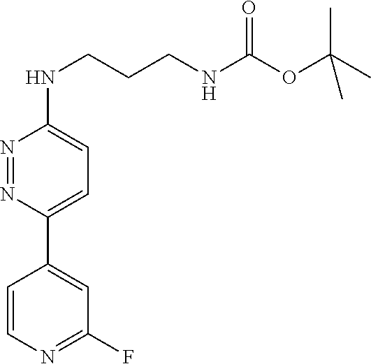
N1=NC(C2=CC(F)=NC=C2)=CC=C1NCCCNC(OC(C)(C)C)=O
